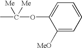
C1([MeO])=CC=CC=C1OC(C)([Me])[Me]
